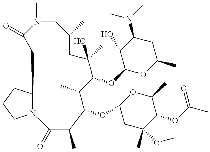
N12C(CCC1)CC(=O)N(C)CC(C)CC(C)(O)C(OC1OC(C)CC(N(C)C)C1O)C(C)C(OC1CC(C)(OC)C(OC(C)=O)C(C)O1)C(C)C2=O
